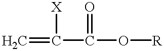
C=C([X])C(=O)O[R]
